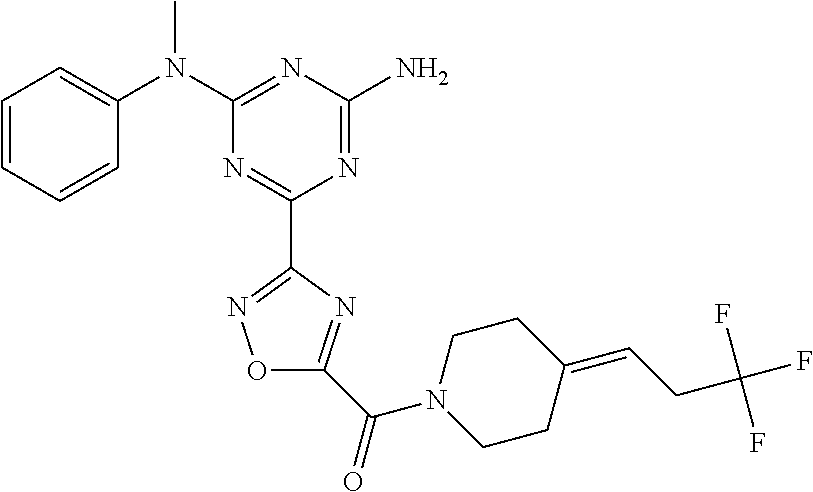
C1=CC=CC(N(C2=NC(N)=NC(C3=NOC(C(N4CCC(=CCC(F)(F)F)CC4)=O)=N3)=N2)C)=C1
